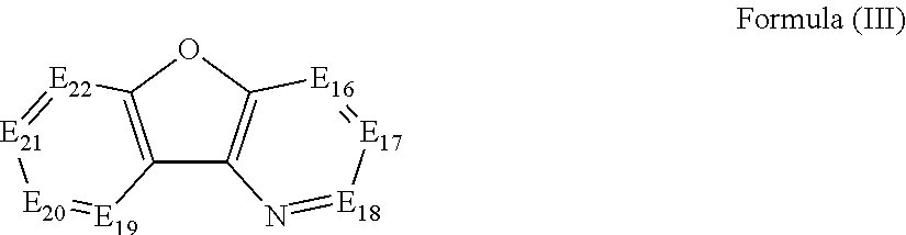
C12=C(OC3=C1N=[E18][E17]=[E16]3)[E22]=[E21][E20]=[E19]2
